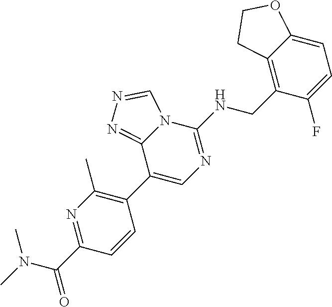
C1(C(N(C)C)=O)=NC(C)=C(C2=CN=C(NCC3=C4C(=CC=C3F)OCC4)N3C2=NN=C3)C=C1
